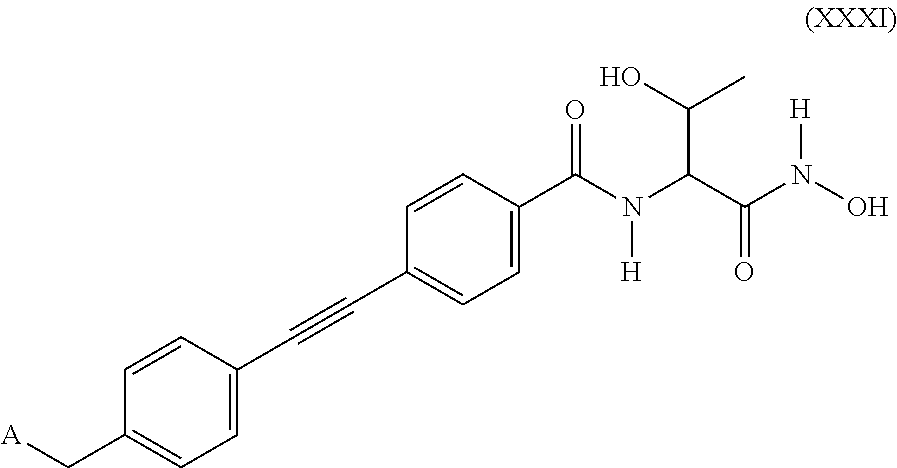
C1(C(N(C(C(N(O)[H])=O)C(C)O)[H])=O)=CC=C(C#CC2=CC=C(C[A])C=C2)C=C1
